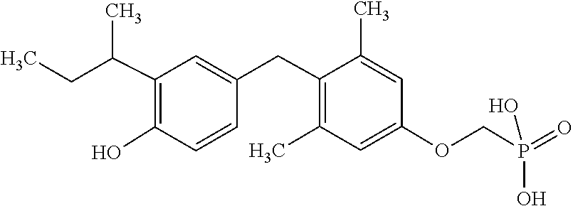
C1(CC2=CC(C(CC)C)=C(O)C=C2)=C(C)C=C(OCP(=O)(O)O)C=C1C
